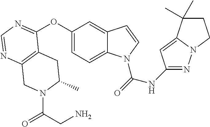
C12=C(N=CN=C1OC1=CC=C3C(=C1)C=CN3C(=O)NC1=NN3C(=C1)C(C)(C)CC3)CN(C(CN)=O)C(C)C2
